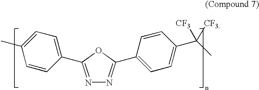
C1=C(C)C=CC(C2=NN=C(C3=CC=C(C(C)([CF3])[CF3])C=C3)O2)=C1
